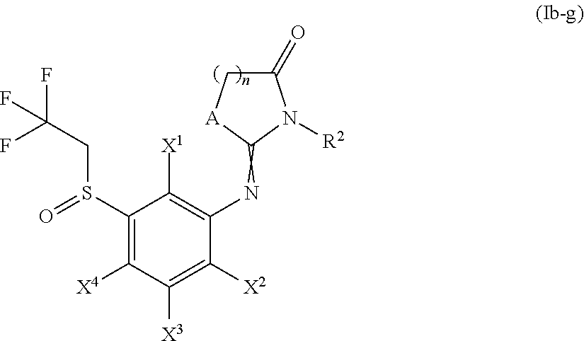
C1(S(CC(F)(F)F)=O)=C([X4])C([X3])=C([X2])C(N=C2[A]CC(=O)N2[R2])=C1[X1]
